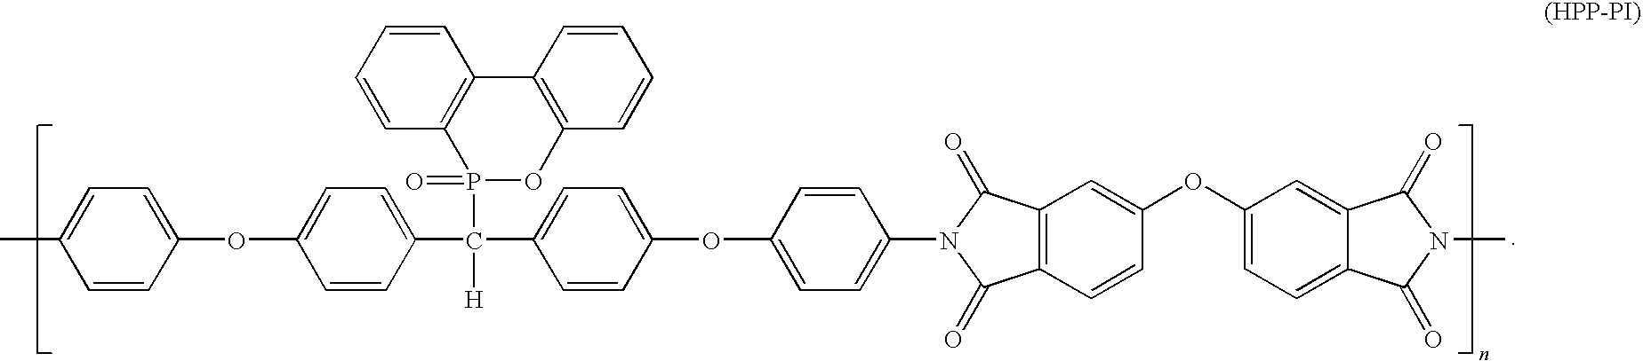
C1=CC(OC2=CC=C(C([H])(C3=CC=C(OC4=CC=C(N5C(=O)C6=C(C5=O)C=C(OC5=CC=C7C(=C5)C(=O)N(C)C7=O)C=C6)C=C4)C=C3)P3(=O)OC4=C(C5=C3C=CC=C5)C=CC=C4)C=C2)=CC=C1C
